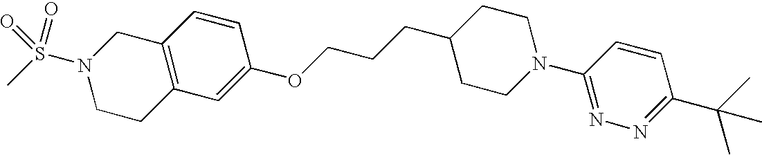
C12=C(C=C(OCCCC3CCN(C4=NN=C(C(C)(C)C)C=C4)CC3)C=C1)CCN(S(C)(=O)=O)C2
